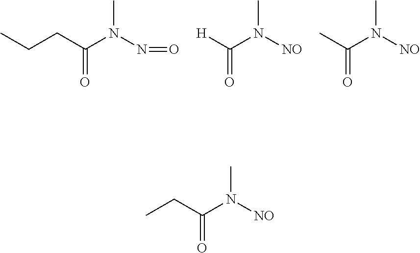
CCCC(N(N=O)C)=O.[H]C(N([NO])C)=O.CC(N([NO])C)=O.C(C(N([NO])C)=O)C
